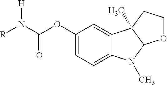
C1(OC(N([R])[H])=O)=CC=C2C(=C1)C1(C)C(N2C)OCC1
